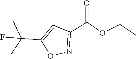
CC(F)(C1=CC(C(=O)OCC)=NO1)C
